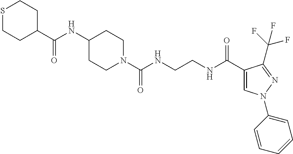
C1(NC(C2CCSCC2)=O)CCN(C(NCCNC(C2=CN(C3=CC=CC=C3)N=C2C(F)(F)F)=O)=O)CC1
